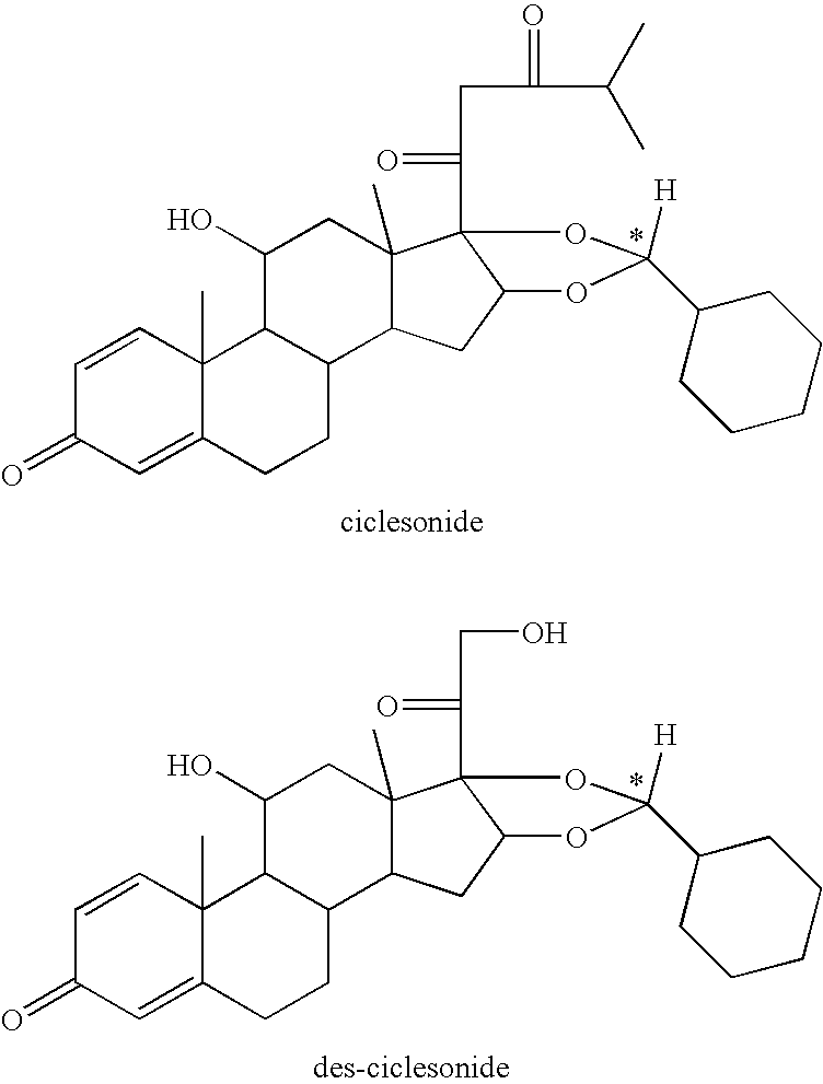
C1=CC2(C)C(=CC1=O)CCC1C2C(O)CC2(C)C1CC1C2(C(CC(C(C)C)=O)=O)OC(C2CCCCC2)([H])O1.C1=CC2(C)C(=CC1=O)CCC1C2C(O)CC2(C)C1CC1C2(C(CO)=O)OC(C2CCCCC2)([H])O1
